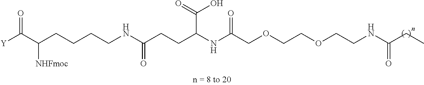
C(C(CCC(NCCCCC(C([Y])=O)[NHFmoc])=O)NC(COCCOCCNC(CC)=O)=O)(=O)O
